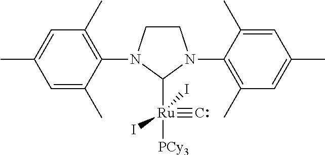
C1CN(C2=C(C)C=C(C)C=C2C)C([Ru](#C)(I)(I)[PCy3])N1C1=C(C)C=C(C)C=C1C
